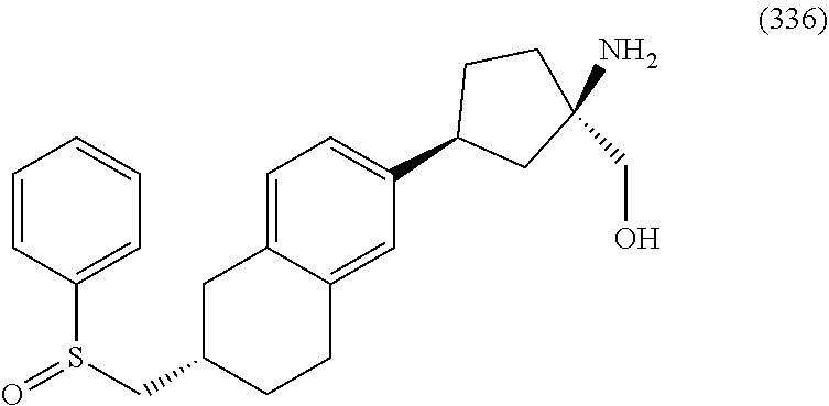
C1=CC(S(CC2CCC3=CC(C4CC(CO)(N)CC4)=CC=C3C2)=O)=CC=C1
